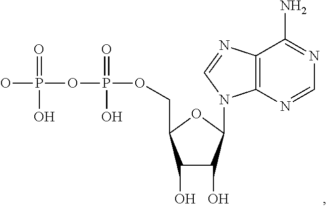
C1(O)C(O)C(N2C3=C(C(N)=NC=N3)N=C2)OC1COP(OP(O)(=O)O)(=O)O
